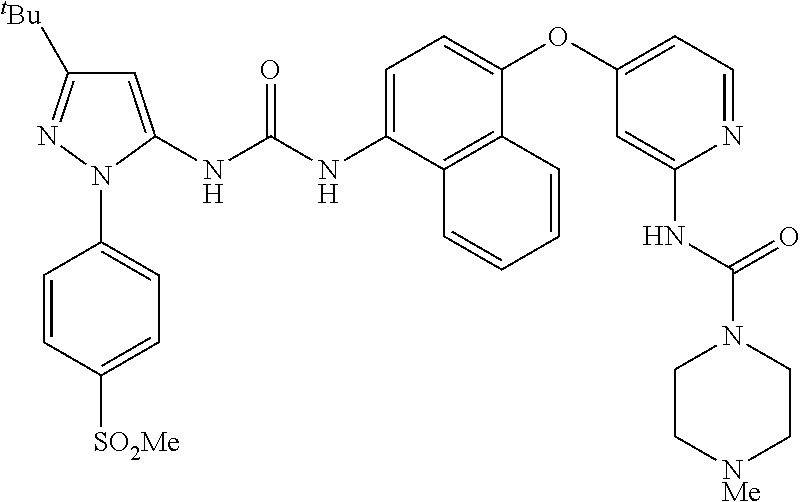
C1=CC([SO2Me])=CC=C1N1C(NC(NC2=CC=C(OC3=CC=NC(NC(N4CC[NMe]CC4)=O)=C3)C3=C2C=CC=C3)=O)=CC([tBu])=N1
